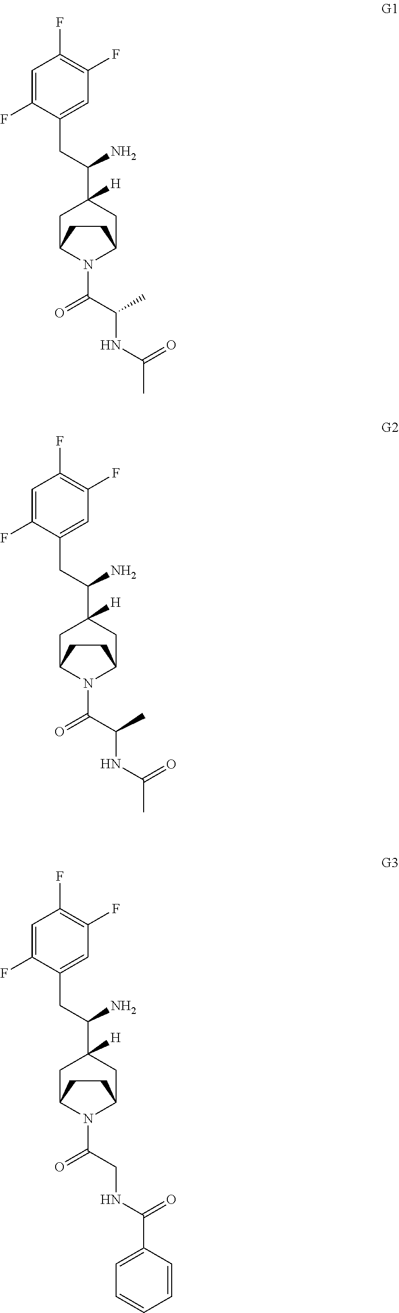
C1=C(F)C(CC(C2([H])CC3N(C(=O)C(NC(C)=O)C)C(C2)CC3)N)=CC(F)=C1F.C1=C(F)C(CC(C2([H])CC3N(C(=O)C(NC(C)=O)C)C(C2)CC3)N)=CC(F)=C1F.C1=C(F)C(CC(C2([H])CC3N(C(=O)CNC(C4=CC=CC=C4)=O)C(C2)CC3)N)=CC(F)=C1F
